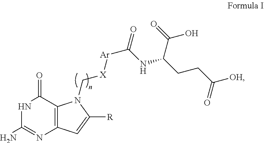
[Ar](C(=O)NC(CCC(=O)[OH])C(=O)O)[X]CN1C2=C(N=C(N)NC2=O)C=C1[R]
